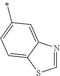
N1=CSC2=CC=C(C)C=C12
